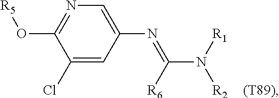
C1(Cl)=CC(N=C(N([R1])[R2])[R6])=CN=C1O[R5]
